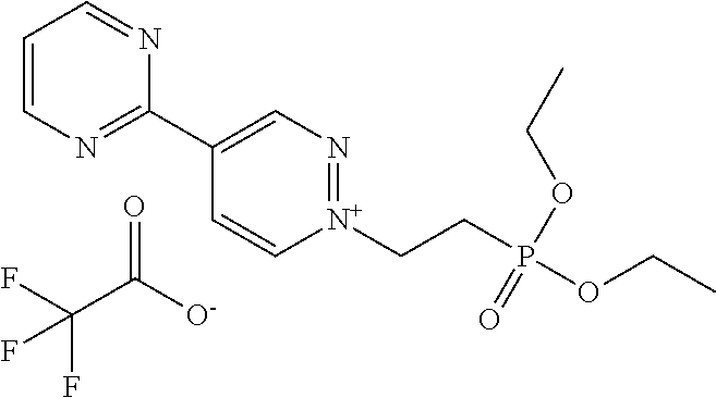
C1=CN=C(C2=CN=[N+](CCP(OCC)(=O)OCC)C=C2)N=C1.O=C(C(F)(F)F)[O-]
